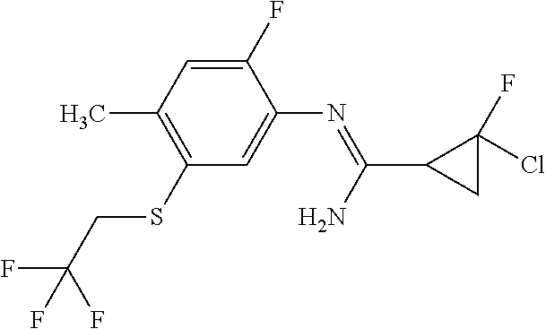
C1(F)=CC(C)=C(SCC(F)(F)F)C=C1N=C(C1CC1(F)Cl)N
